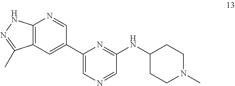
C12=C(C=C(C3=CN=CC(NC4CCN(C)CC4)=N3)C=N1)C(C)=NN2
